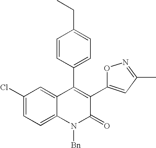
C1(Cl)=CC=C2C(=C1)C(C1=CC=C(CC)C=C1)=C(C1=CC(C)=NO1)C(=O)N2[Bn]
